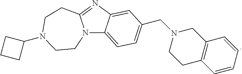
N12C3=CC=C(CN4CCC5=C(C4)C=CC=C5)C=C3N=C1CCN(C1CCC1)CC2
